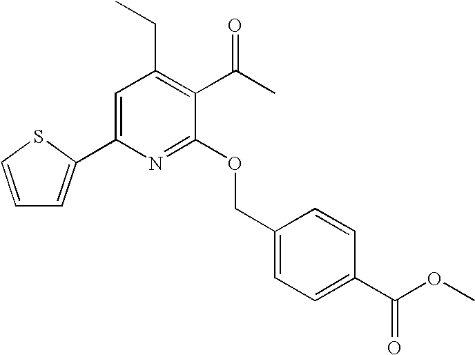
C(C1=C(C(C)=O)C(OCC2=CC=C(C(OC)=O)C=C2)=NC(C2=CC=CS2)=C1)C
